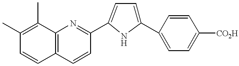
C12=C(C=CC(C3=CC=C(C4=CC=C([CO2H])C=C4)N3)=N1)C=CC(C)=C2C
